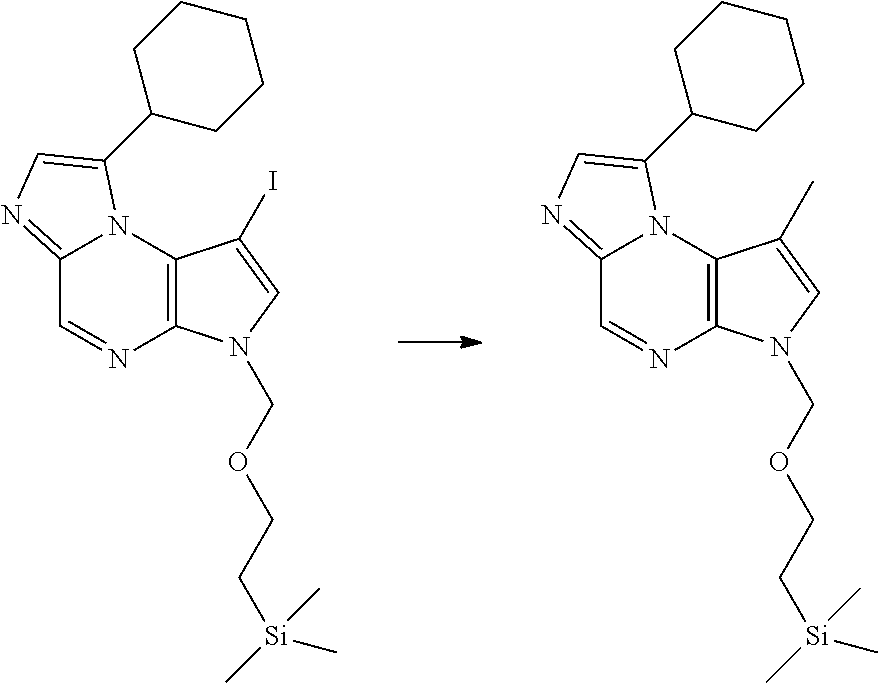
C12=C(N(COCC[Si](C)(C)C)C=C1I)N=CC1=NC=C(C3CCCCC3)N21.C12=C(N(COCC[Si](C)(C)C)C=C1C)N=CC1=NC=C(C3CCCCC3)N21
